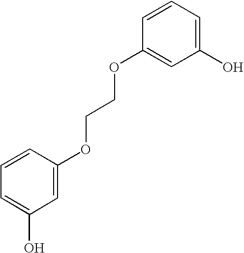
C1=C(OCCOC2=CC(O)=CC=C2)C=CC=C1O
